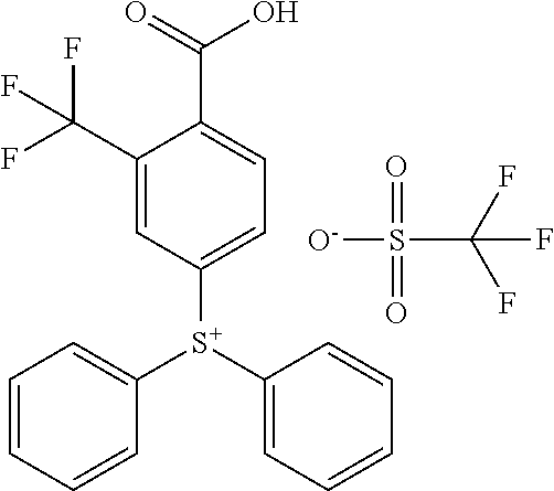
[O-]S(=O)(=O)C(F)(F)F.C1(C(F)(F)F)=CC([S+](C2=CC=CC=C2)C2=CC=CC=C2)=CC=C1C(=O)O
